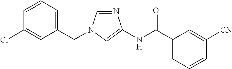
C1=NC(NC(=O)C2=CC=CC([CN])=C2)=CN1CC1=CC=CC(Cl)=C1
